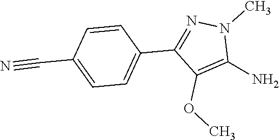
C1(N)=C(OC)C(C2=CC=C(C#N)C=C2)=NN1C
